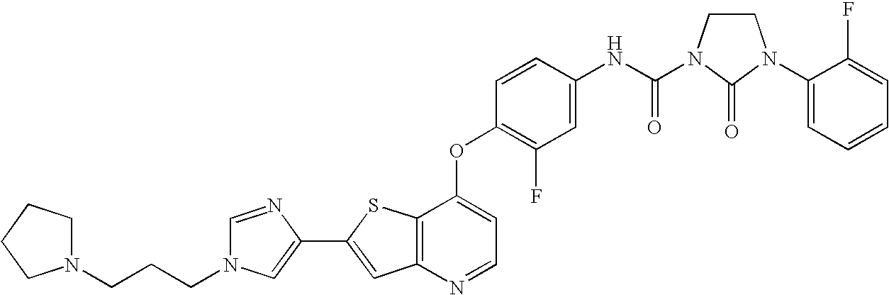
C12=C(SC(C3=CN(CCCN4CCCC4)C=N3)=C1)C(OC1=C(F)C=C(NC(=O)N3CCN(C4=CC=CC=C4F)C3=O)C=C1)=CC=N2
